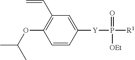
P([Y]C1=CC(C=C)=C(OC(C)C)C=C1)([R1])(=O)[OEt]
